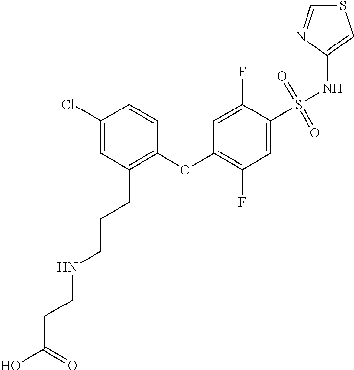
C1(Cl)=CC(CCCNCCC(O)=O)=C(OC2=C(F)C=C(S(NC3=CSC=N3)(=O)=O)C(F)=C2)C=C1
